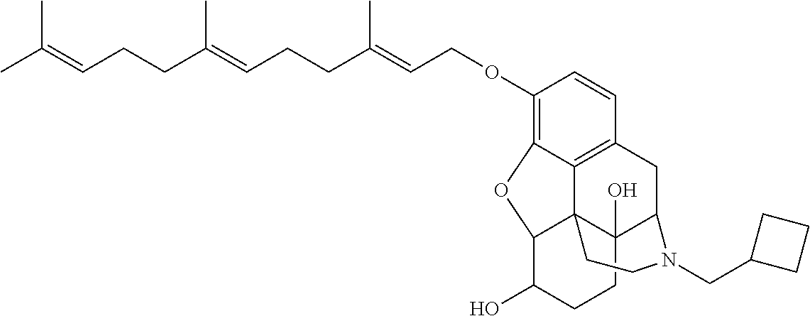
C1(OCC=C(CCC=C(CCC=C(C)C)C)C)=C2C3=C(C=C1)CC1C4(O)C3(C(C(O)CC4)O2)CCN1CC1CCC1
